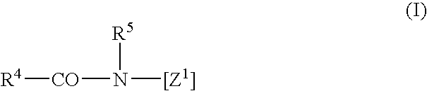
[R4][CO]N([[Z1]])[R5]
